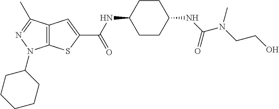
C1(NC(=O)C2=CC3=C(S2)N(C2CCCCC2)N=C3C)CCC(NC(N(CCO)C)=O)CC1
